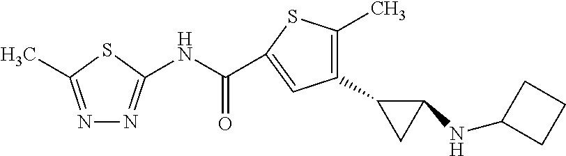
C1=C(C(NC2=NN=C(C)S2)=O)SC(C)=C1C1CC1NC1CCC1
